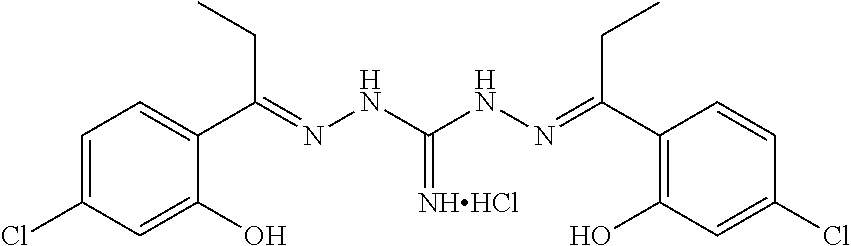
C1(C(=NNC(NN=C(C2=C(O)C=C(Cl)C=C2)CC)=[NHHCl])CC)=CC=C(Cl)C=C1O
